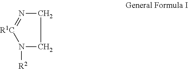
N1([R2])CCN=[R1C]1
